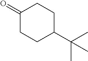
C1(=O)CCC(C(C)(C)C)CC1
